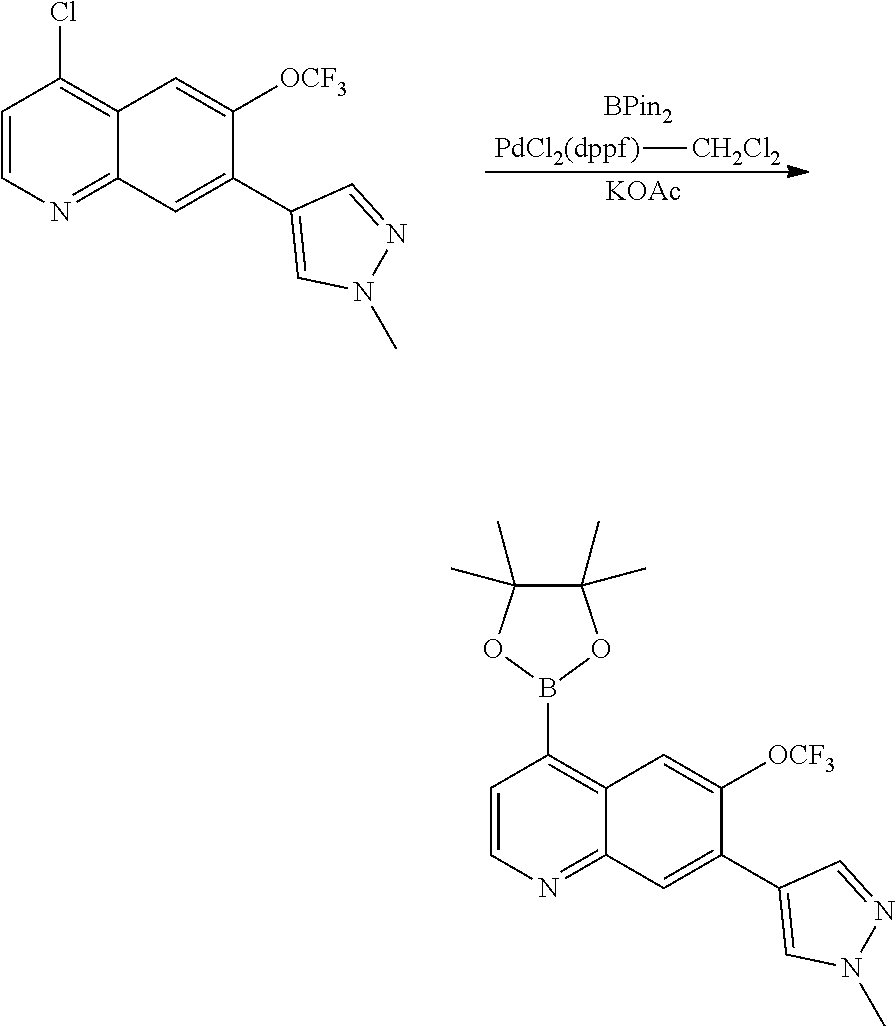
[KOAc].C1=CN=C2C(=C1Cl)C=C([OCF3])C(C1=CN(C)N=C1)=C2.[CH2Cl2][PdCl2(dppf)].C1=CN=C2C(=C1B1OC(C)(C)C(C)(C)O1)C=C([OCF3])C(C1=CN(C)N=C1)=C2
